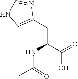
N(C(C)=O)C(C(=O)O)CC1=CNC=N1
